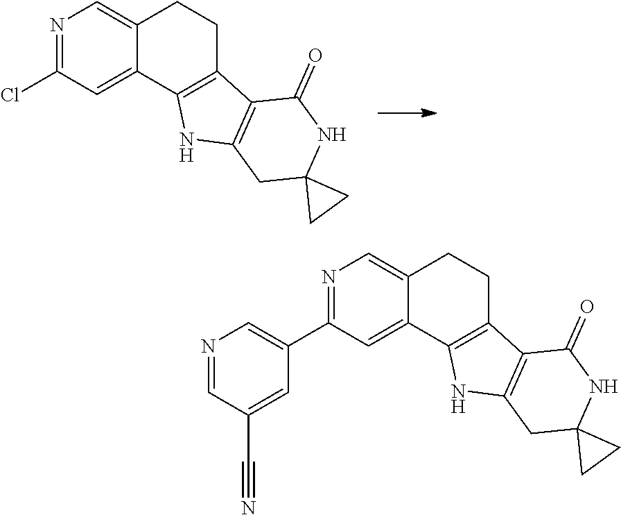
N1=C(Cl)C=C2C(=C1)CCC1=C2NC2=C1C(=O)NC1(C2)CC1.N1=C(C2=CN=CC(C#N)=C2)C=C2C(=C1)CCC1=C2NC2=C1C(=O)NC1(C2)CC1
